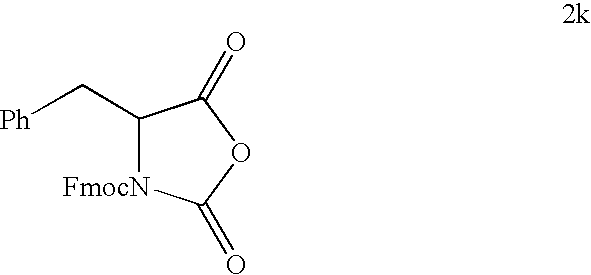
C(C1[FmocN]C(=O)OC1=O)[Ph]
